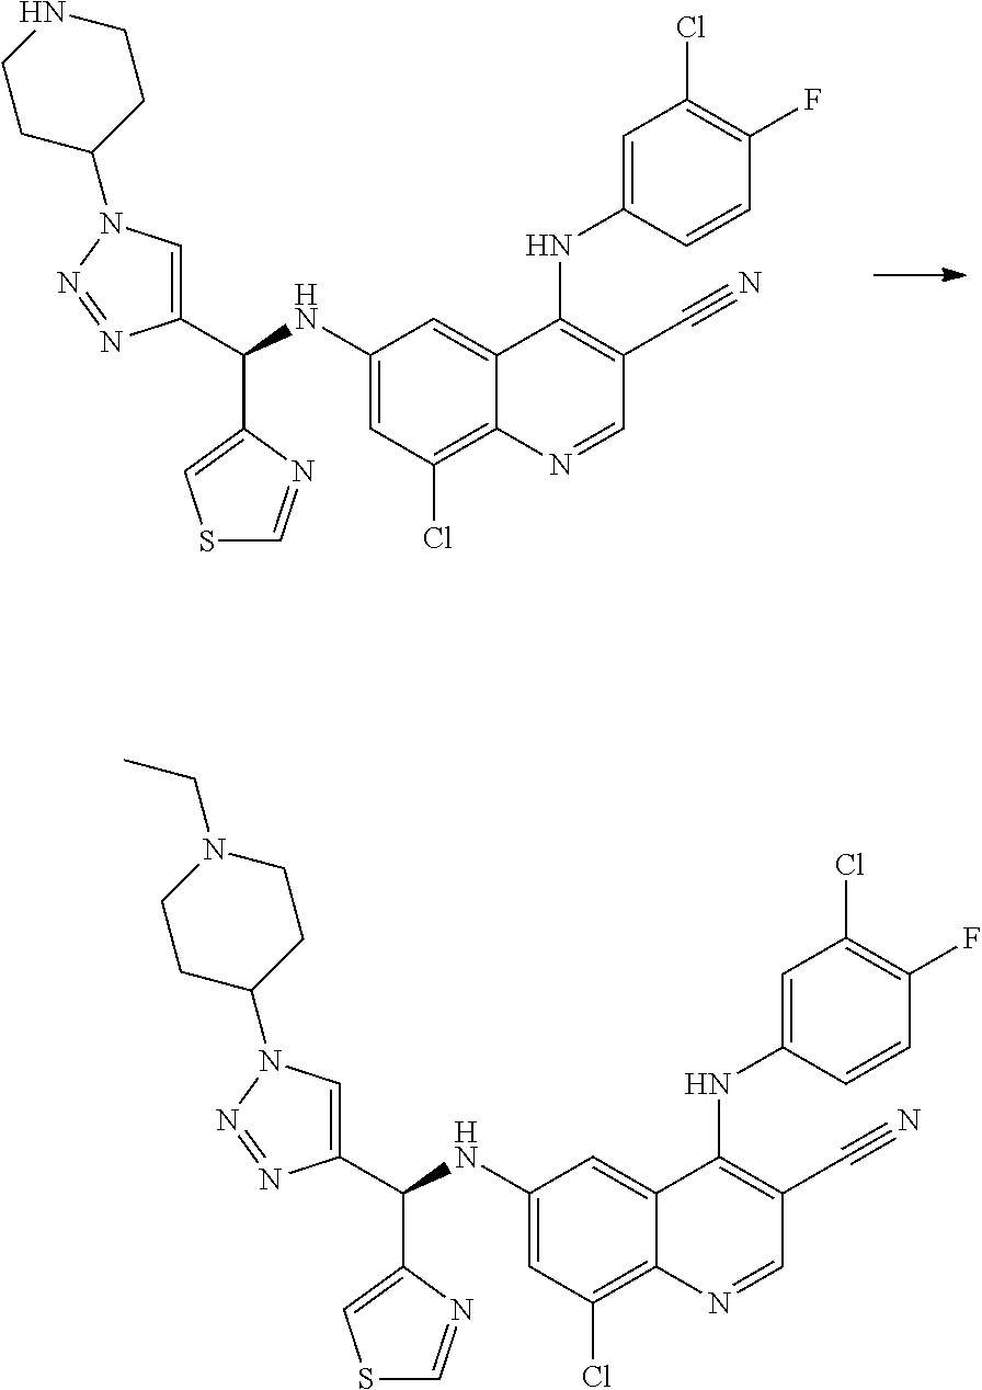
C1(NC(C2=CN(C3CCNCC3)N=N2)C2=CSC=N2)=CC(Cl)=C2C(=C1)C(NC1=CC(Cl)=C(F)C=C1)=C(C#N)C=N2.C1(NC(C2=CN(C3CCN(CC)CC3)N=N2)C2=CSC=N2)=CC(Cl)=C2C(=C1)C(NC1=CC(Cl)=C(F)C=C1)=C(C#N)C=N2
